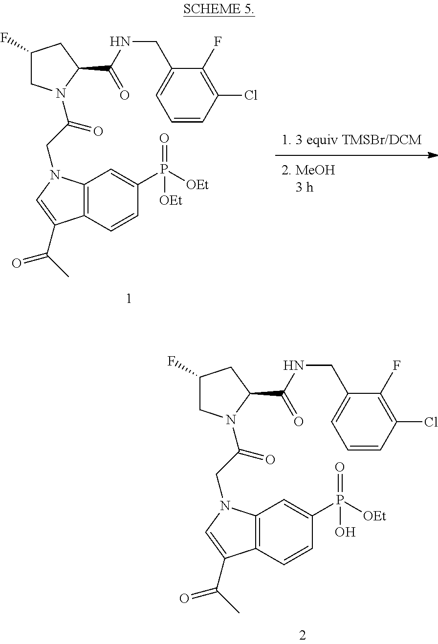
C1(F)CN(C(=O)CN2C3=C(C=CC(P(=O)([OEt])[OEt])=C3)C(C(=O)C)=C2)C(C(=O)NCC2=CC=CC(Cl)=C2F)C1.C1(F)CN(C(=O)CN2C3=C(C=CC(P(=O)([OEt])O)=C3)C(C(=O)C)=C2)C(C(=O)NCC2=CC=CC(Cl)=C2F)C1
